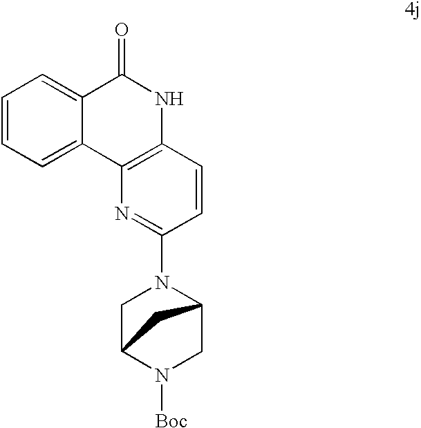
C1=CC=C2C(=C1)C(=O)NC1=C2N=C(N2CC3N([Boc])CC2C3)C=C1
